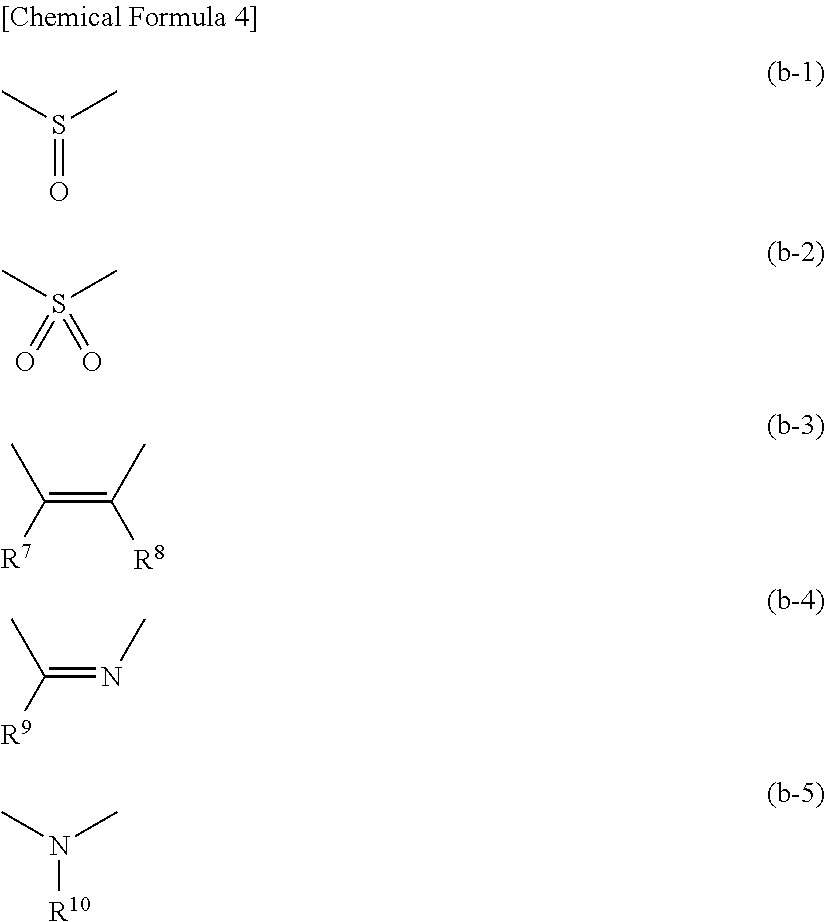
O=S(C)C.CS(C)(=O)=O.C(=C(C)[R8])([R7])C.C(=NC)([R9])C.[R10]N(C)C
